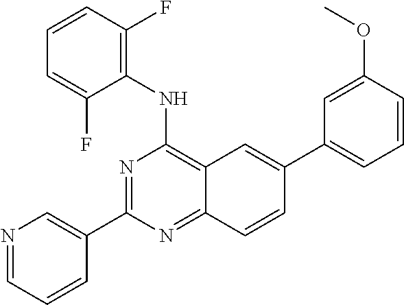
C12=C(NC3=C(F)C=CC=C3F)N=C(C3=CN=CC=C3)N=C1C=CC(C1=CC=CC(OC)=C1)=C2
